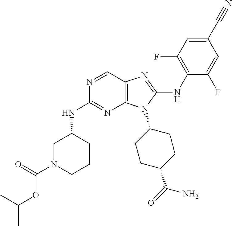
N1=CC2=C(N=C1NC1CN(C(=O)OC(C)C)CCC1)N(C1CCC(C(=O)N)CC1)C(NC1=C(F)C=C(C#N)C=C1F)=N2
